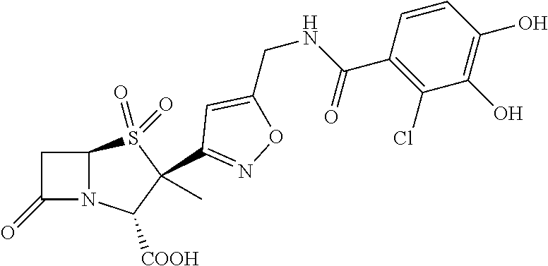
C1C(=O)N2C1S(=O)(=O)C(C)(C1=NOC(CNC(C3=C(Cl)C(O)=C(O)C=C3)=O)=C1)C2[COOH]
